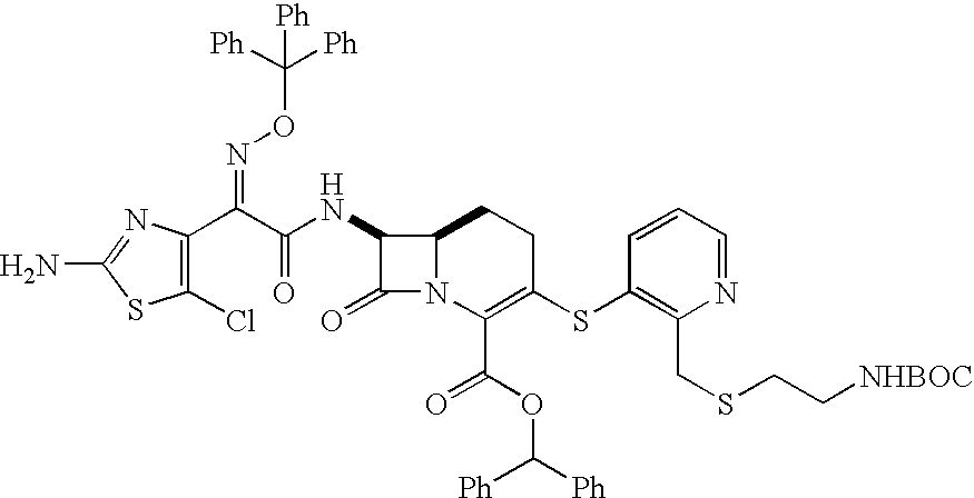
C1(Cl)=C(C(C(=O)NC2C(=O)N3C2CCC(SC2=C(CSCC[NHBOC])N=CC=C2)=C3C(OC([Ph])[Ph])=O)=NOC([Ph])([Ph])[Ph])N=C(N)S1
